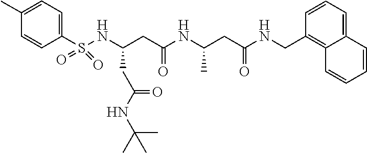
O=S(=O)(C1=CC=C(C)C=C1)NC(CC(=O)NC(CC(NCC1=C2C(=CC=C1)C=CC=C2)=O)C)CC(NC(C)(C)C)=O
